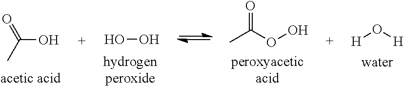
C(O)(=O)C.OO.CC(=O)OO.[H]O[H]
